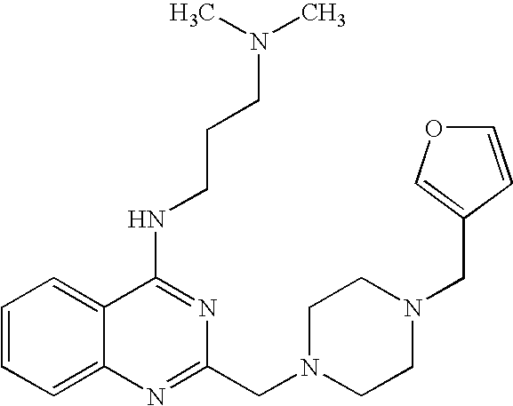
C1=CC=C2C(=C1)C(NCCCN(C)C)=NC(CN1CCN(CC3=COC=C3)CC1)=N2
